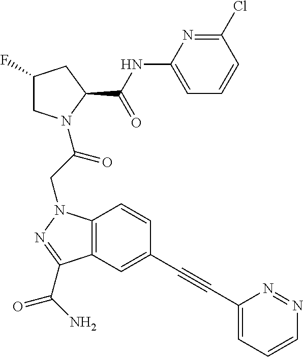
C1(NC(C2CC(F)CN2C(CN2C3=C(C(C(N)=O)=N2)C=C(C#CC2=CC=CN=N2)C=C3)=O)=O)=CC=CC(Cl)=N1
